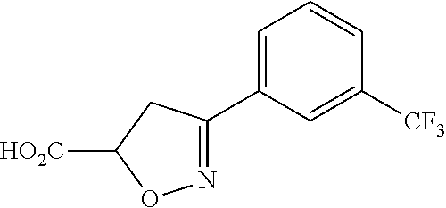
C1=C(C2=NOC([HO2C])C2)C=C([CF3])C=C1
